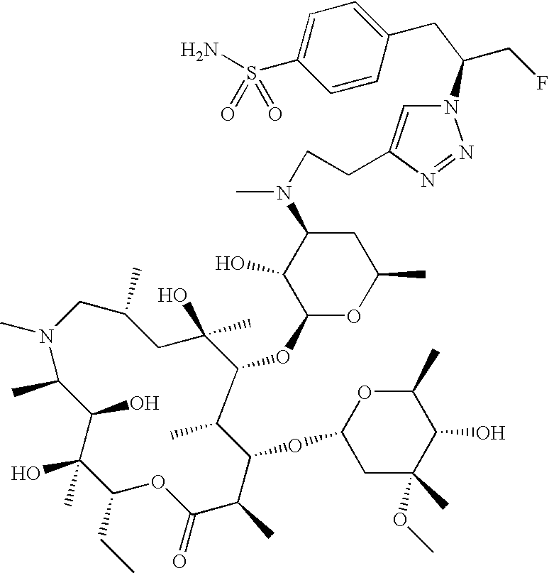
N1(C)CC(C)CC(O)(C)C(OC2OC(C)CC(N(C)CCC3=CN(C(CF)CC4=CC=C(S(=O)(=O)N)C=C4)N=N3)C2O)C(C)C(OC2CC(C)(OC)C(O)C(C)O2)C(C)C(=O)OC(CC)C(O)(C)C(O)C1C
